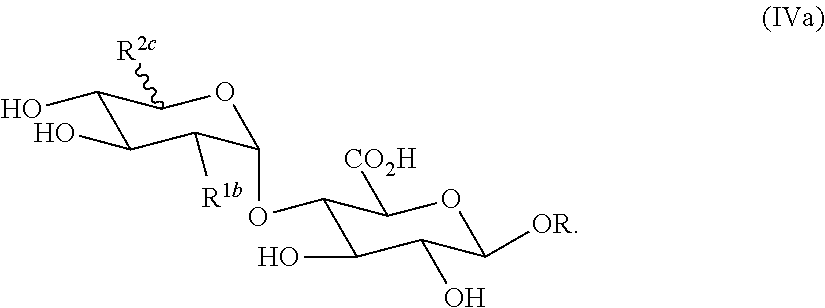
C1(O)C(O)C([R1b])C(OC2C(O)C(O)C([OR])OC2[CO2H])OC1[R2c]
